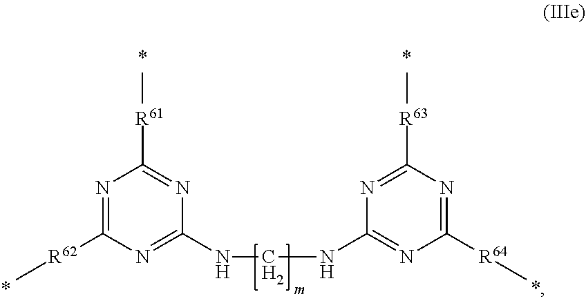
N1=C([R62]C)N=C(NCNC2=NC([R64]C)=NC([R63]C)=N2)N=C1[R61]C
